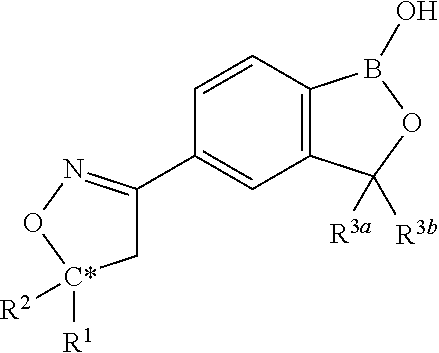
C1(C2=NO[C*]([R1])([R2])C2)=CC2=C(B(O)OC2([R3a])[R3b])C=C1
